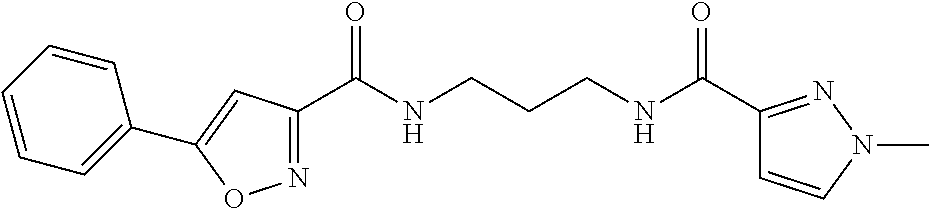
C1(C(NCCCNC(C2=NN(C)C=C2)=O)=O)=NOC(C2=CC=CC=C2)=C1
